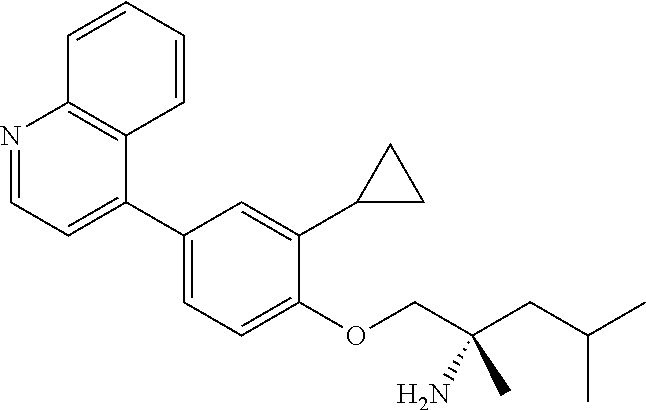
N1=CC=C(C2=CC=C(OCC(C)(N)CC(C)C)C(C3CC3)=C2)C2=C1C=CC=C2
